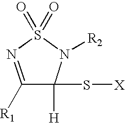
C1([R1])=NS(=O)(=O)N([R2])C1([H])S[X]
